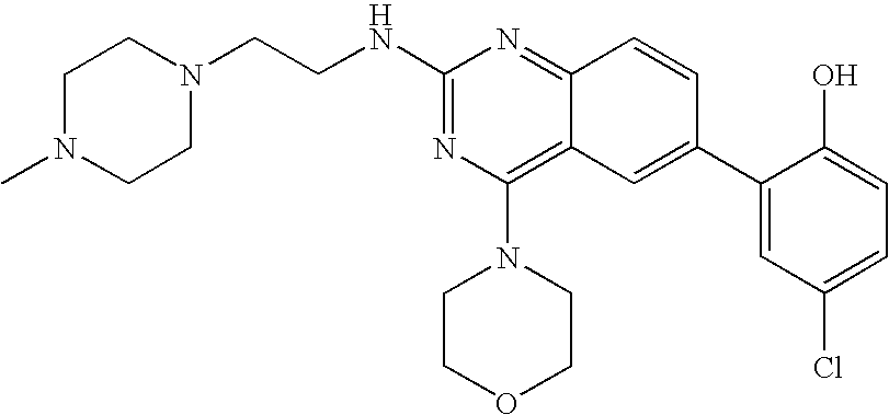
C1(NCCN2CCN(C)CC2)=NC(N2CCOCC2)=C2C(=N1)C=CC(C1=CC(Cl)=CC=C1O)=C2
